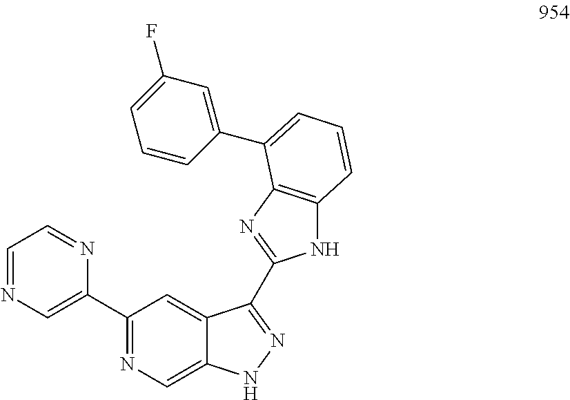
C1=NC=C(C2=NC=C3C(=C2)C(C2=NC4=C(N2)C=CC=C4C2=CC(F)=CC=C2)=NN3)N=C1
